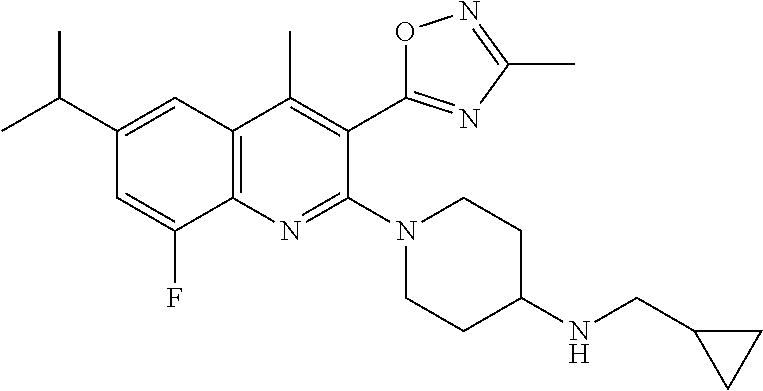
C1(C(C)C)=CC2=C(N=C(N3CCC(NCC4CC4)CC3)C(C3=NC(C)=NO3)=C2C)C(F)=C1
